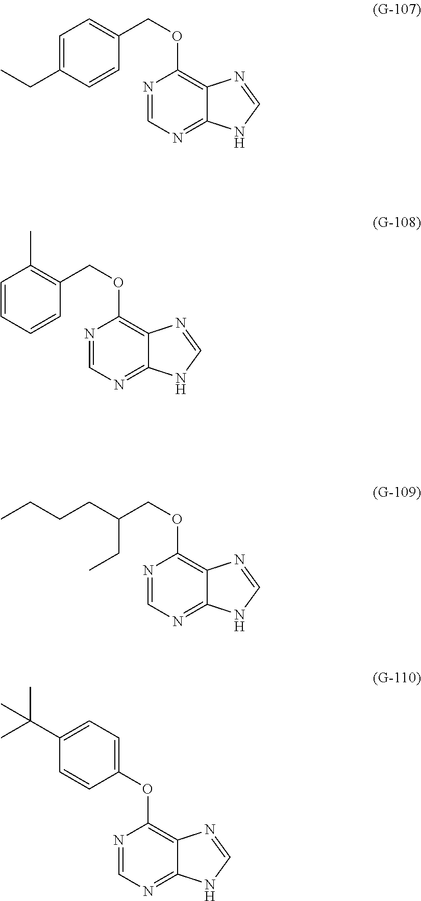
C1=C(CC)C=CC(COC2=C3C(=NC=N2)NC=N3)=C1.C1=CC=CC(COC2=C3C(=NC=N2)NC=N3)=C1C.C(CC(COC1=C2C(=NC=N1)NC=N2)CC)CC.C1(OC2=C3C(=NC=N2)NC=N3)=CC=C(C(C)(C)C)C=C1
